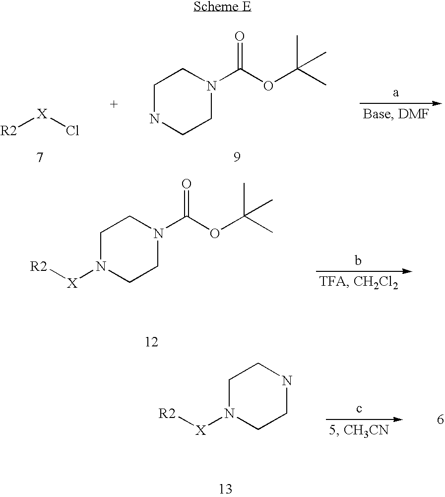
[R2][X]Cl.C1NCCN(C(OC(C)(C)C)=O)C1.C1N([X][R2])CCN(C(OC(C)(C)C)=O)C1.C1N([X][R2])CCNC1
